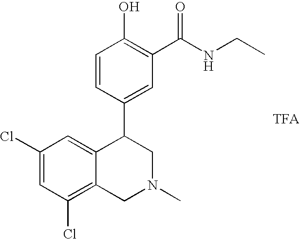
C1=CC(C2C3=CC(Cl)=CC(Cl)=C3CN(C)C2)=CC(C(NCC)=O)=C1O
